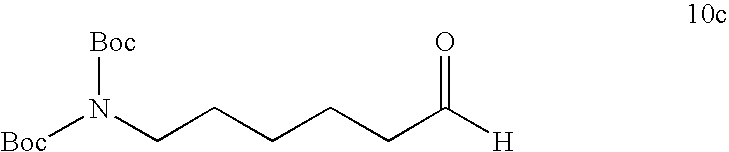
[Boc]N(CCCCCC([H])=O)[Boc]
